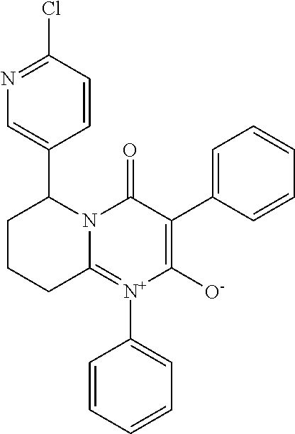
N1=C(Cl)C=CC(C2CCCC3=[N+](C4=CC=CC=C4)C([O-])=C(C4=CC=CC=C4)C(=O)N23)=C1
